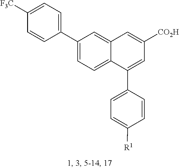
C1(C2=CC=C3C(=C2)C=C([CO2H])C=C3C2=CC=C([R1])C=C2)=CC=C([F3C])C=C1
